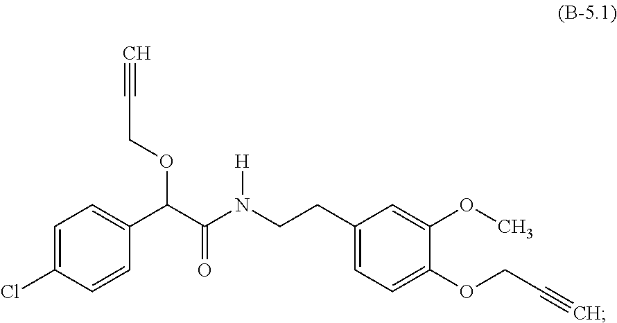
C1=C(Cl)C=CC(C(C(N([H])CCC2=CC=C(OCC#C)C(OC)=C2)=O)OCC#C)=C1
